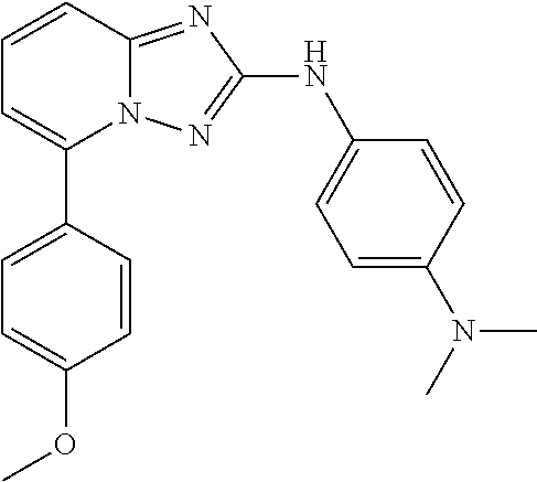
N12C(=NC(NC3=CC=C(N(C)C)C=C3)=N1)C=CC=C2C1=CC=C(OC)C=C1
